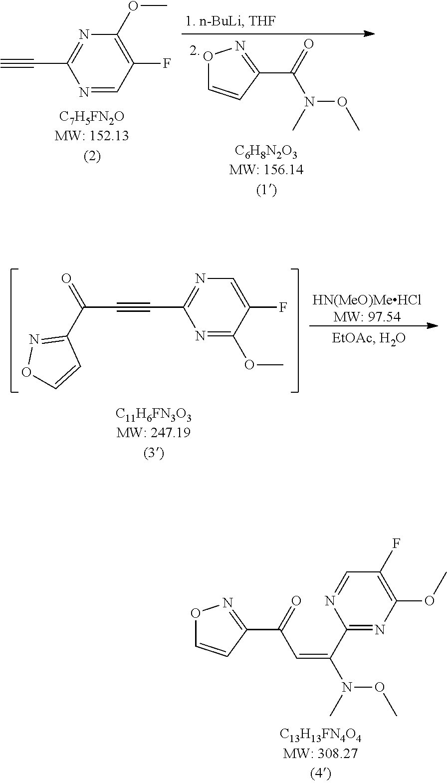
C#CC1=NC(OC)=C(F)C=N1.O1C=CC(C(=O)N(OC)C)=N1.N1=C(OC)C(F)=CN=C1C#CC(=O)C1=NOC=C1.[HN(MeO)MeHClMW: 97.54].C1(C(N(C)OC)=CC(C2=NOC=C2)=O)=NC(OC)=C(F)C=N1
